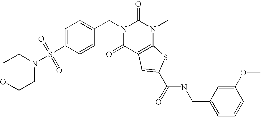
S(C1=CC=C(CN2C(=O)C3=C(N(C)C2=O)SC(C(NCC2=CC=CC(OC)=C2)=O)=C3)C=C1)(N1CCOCC1)(=O)=O
